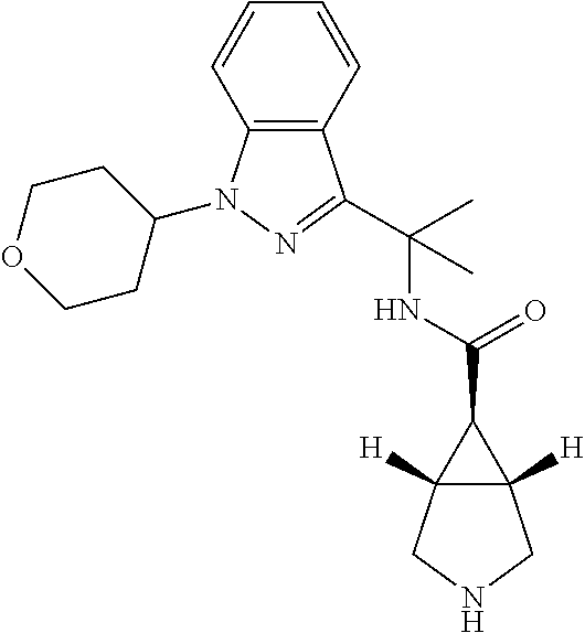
C12([H])C([H])(CNC1)C2C(=O)NC(C)(C)C1=NN(C2CCOCC2)C2=C1C=CC=C2
